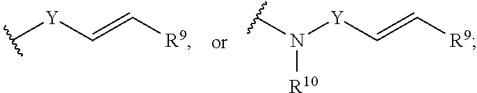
C([Y]C)=C[R9].C([Y]N([R10])C)=C[R9]
